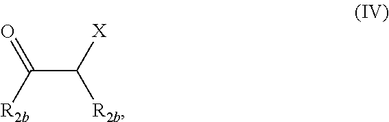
C(C([X])[R2b])([R2b])=O
